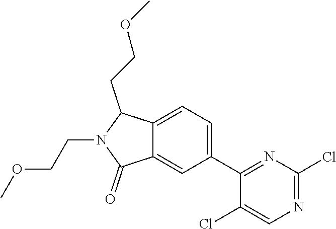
O(C)CCC1C2=CC=C(C3=NC(Cl)=NC=C3Cl)C=C2C(=O)N1CCOC
